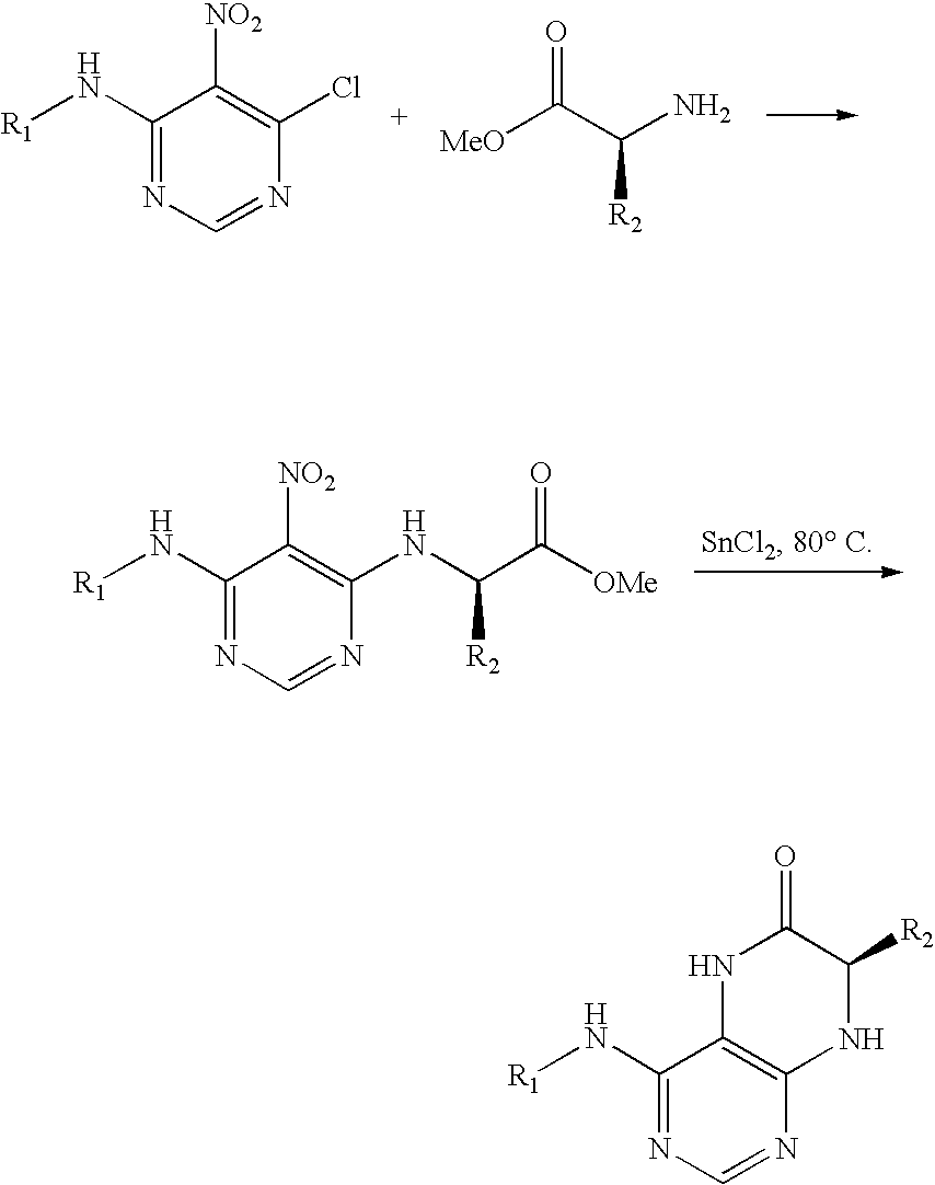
C1(N[R1])=NC=NC(Cl)=C1[NO2].[MeO]C(C(N)[R2])=O.C1(N[R1])=NC=NC(NC(C([OMe])=O)[R2])=C1[NO2].C1(N[R1])=NC=NC2=C1NC(=O)C([R2])N2
